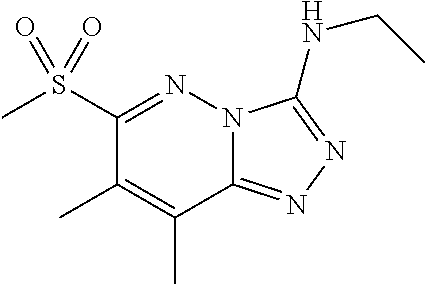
C12=NN=C(NCC)N1N=C(S(C)(=O)=O)C(C)=C2C
